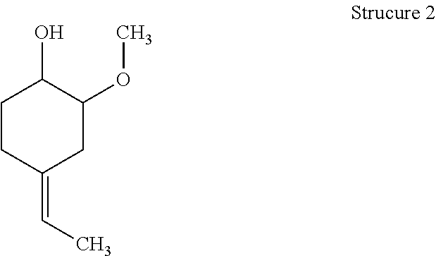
C1CC(=CC)CC(OC)C1O
